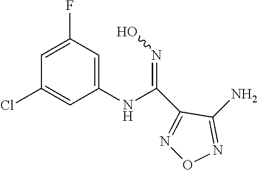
N1=C(N)C(C(NC2=CC(F)=CC(Cl)=C2)=NO)=NO1
